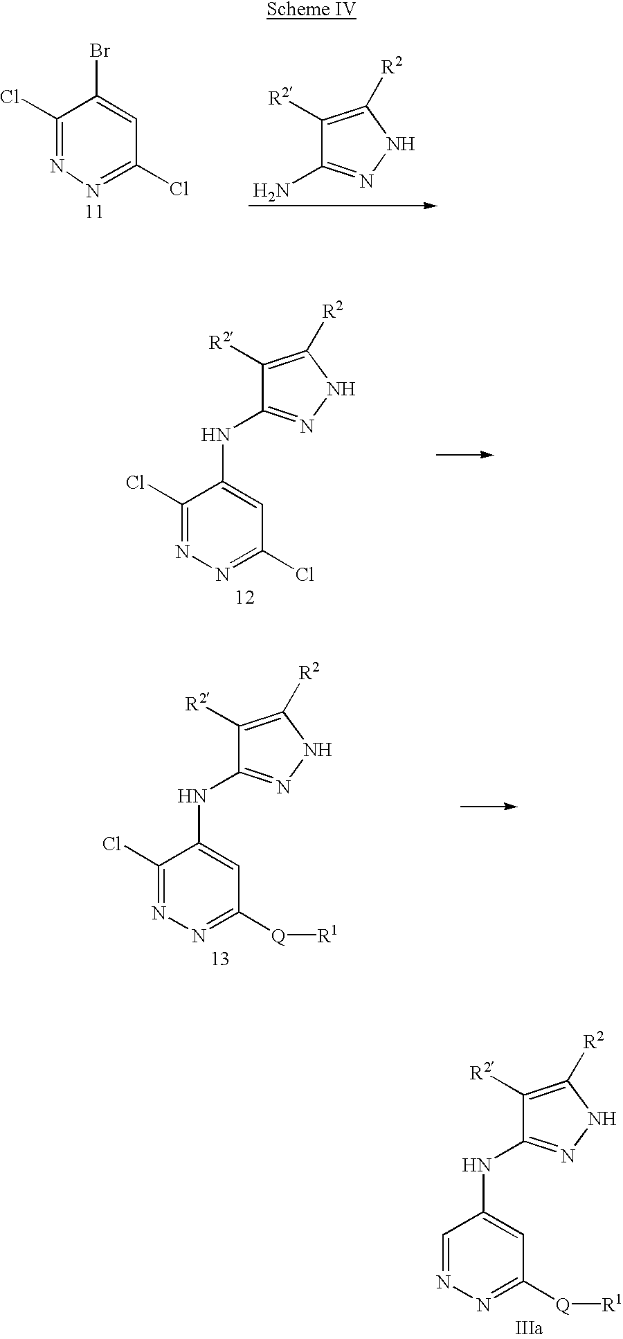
C1(Cl)=NN=C([Q][R1])C=C1NC1=NNC([R2])=C1[R2].C1=NN=C([Q][R1])C=C1NC1=NNC([R2])=C1[R2].C1([R2])=C([R2])NN=C1N.C1(Cl)=NN=C(Cl)C=C1Br.C1(Cl)=NN=C(Cl)C=C1NC1=NNC([R2])=C1[R2]
